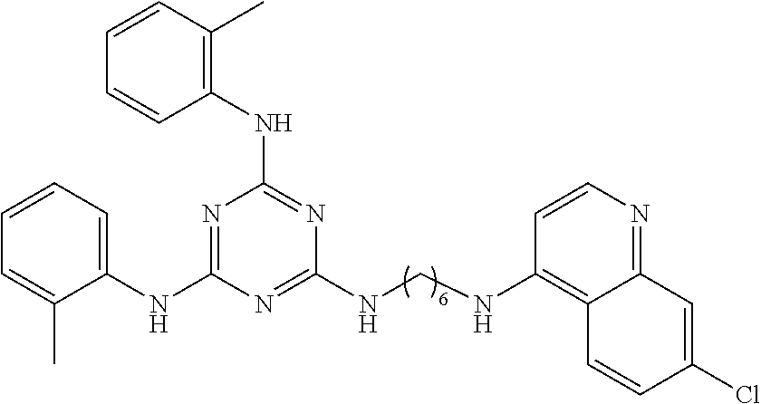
N1=C2C(=C(NCNC3=NC(NC4=CC=CC=C4C)=NC(NC4=C(C)C=CC=C4)=N3)C=C1)C=CC(Cl)=C2
